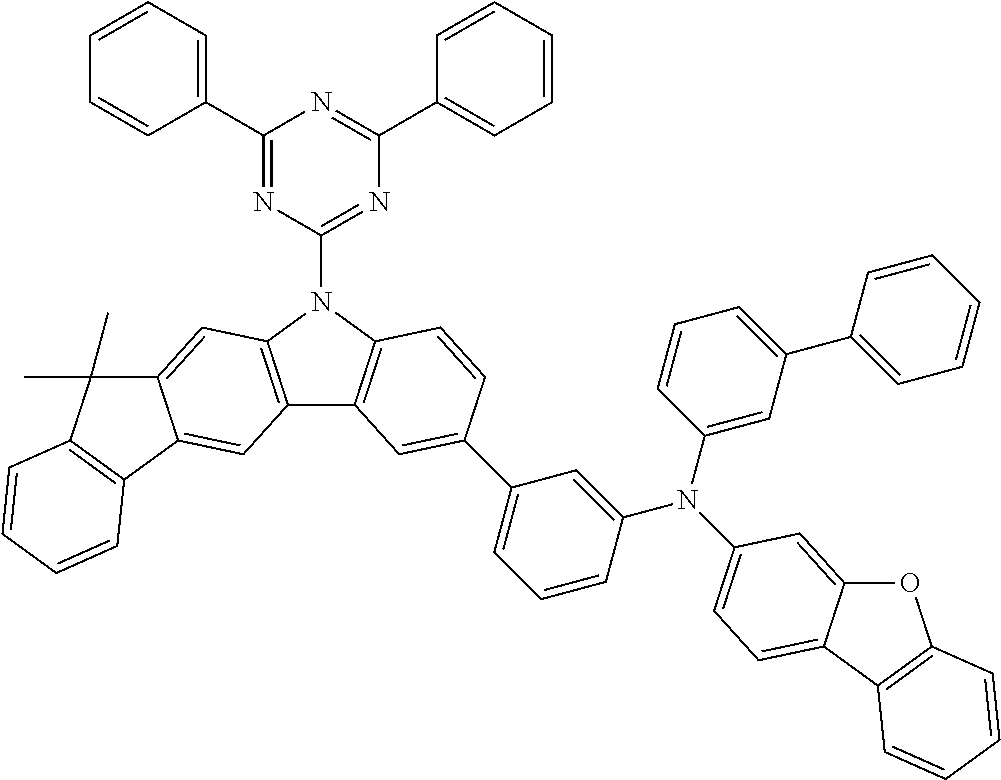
C1(C2=CC=CC=C2)=NC(N2C3=C(C4=C2C=C2C(=C4)C4=C(C2(C)C)C=CC=C4)C=C(C2=CC=CC(N(C4=CC(C5=CC=CC=C5)=CC=C4)C4=CC=C5C(=C4)OC4=C5C=CC=C4)=C2)C=C3)=NC(C2=CC=CC=C2)=N1
